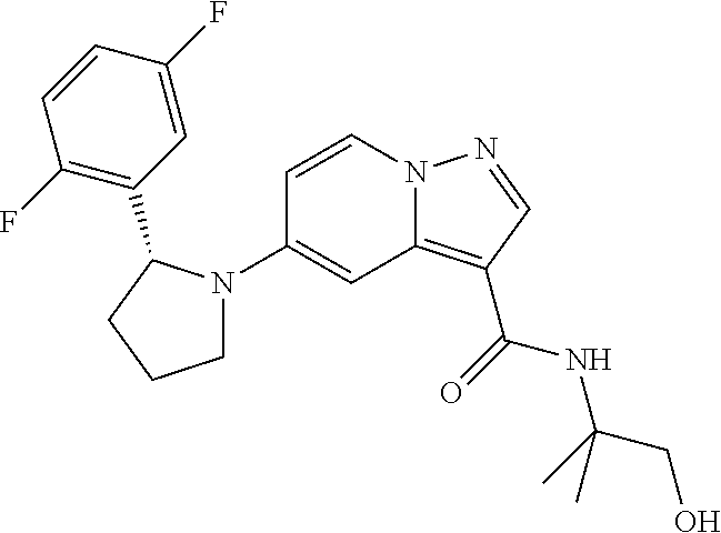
C1(N2CCCC2C2=C(F)C=CC(F)=C2)=CC2=C(C(=O)NC(CO)(C)C)C=NN2C=C1
